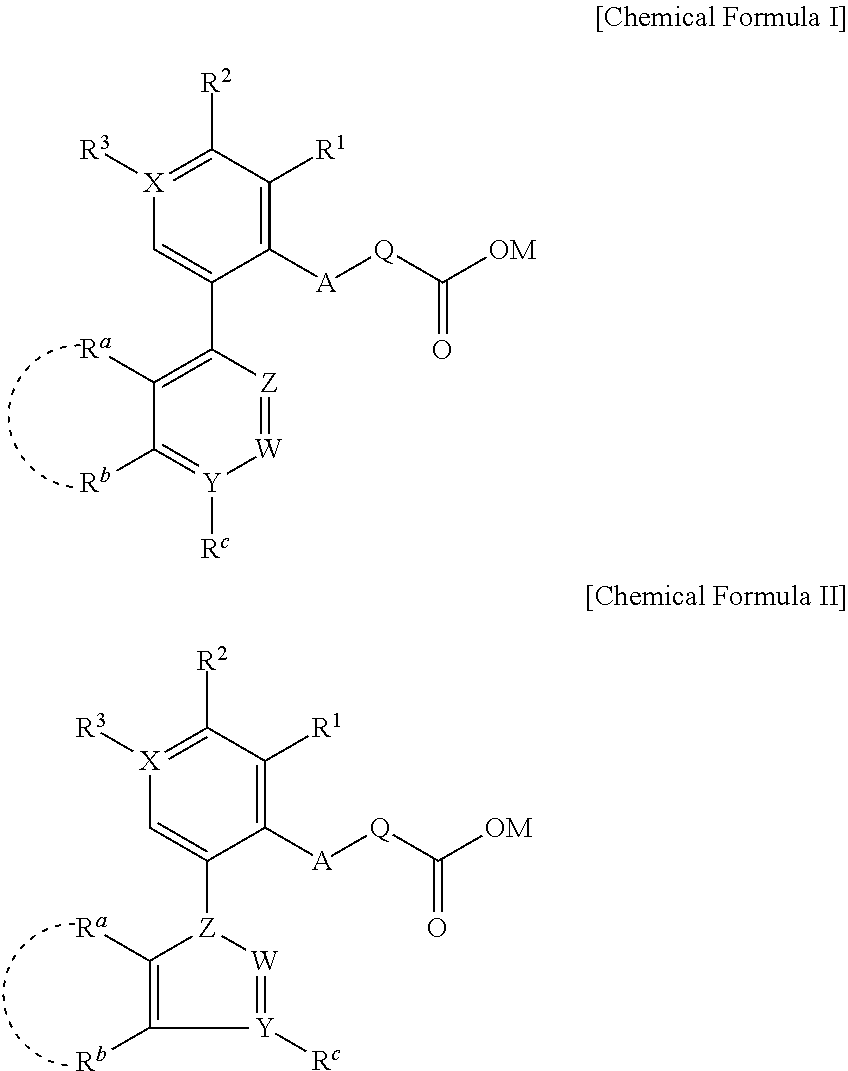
[W]1=[Z]C(C2=C[X]([R3])=C([R2])C([R1])=C2[A][Q]C([OM])=O)=C([Ra])C([Rb])=[Y]1[Rc].C1([A][Q]C([OM])=O)=C([R1])C([R2])=[X]([R3])C=C1[Z]1C([Ra])=C([Rb])[Y]([Rc])=[W]1
